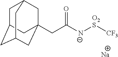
C1C2CC3CC(CC([N-][O2S][CF3])=O)(CC1C3)C2.[Na]
